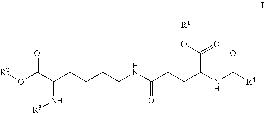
C(CCC(NC([R4])=O)C(=O)O[R1])(=O)NCCCCC(C(O[R2])=O)N[R3]
